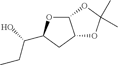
C(C1OC2C(C1)OC(C)(C)O2)(O)CC
